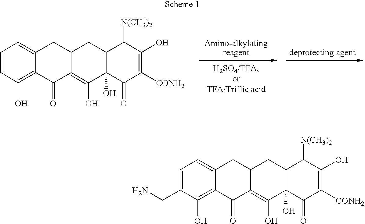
C1=CC(O)=C2C(=C1)CC1C(=C(O)C3(O)C(C1)C([N(CH3)2])C(O)=C([CONH2])C3=O)C2=O.C1=C(CN)C(O)=C2C(=C1)CC1C(=C(O)C3(O)C(C1)C([N(CH3)2])C(O)=C([CONH2])C3=O)C2=O
